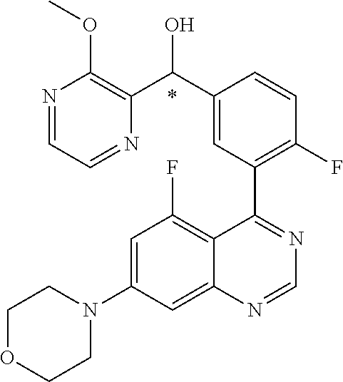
C1=C(N2CCOCC2)C=C2C(=C1F)C(C1=C(F)C=CC(C(C3=C(OC)N=CC=N3)O)=C1)=NC=N2.*
